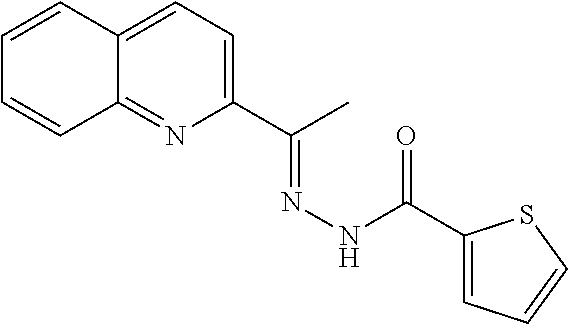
C12=CC=C(C(C)=NNC(=O)C3=CC=CS3)N=C1C=CC=C2
